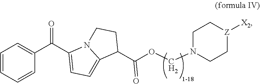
C1=CC=CC(C(=O)C2=CC=C3N2CCC3C(OCN2CC[Z]([X2])CC2)=O)=C1
